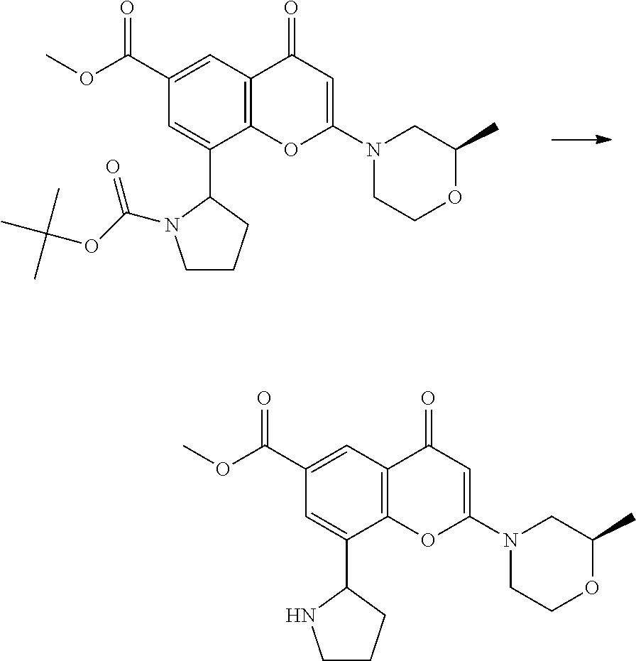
N1(C2=CC(=O)C3=C(O2)C(C2N(C(OC(C)(C)C)=O)CCC2)=CC(C(OC)=O)=C3)CCOC(C)C1.N1(C2=CC(=O)C3=C(O2)C(C2NCCC2)=CC(C(OC)=O)=C3)CCOC(C)C1
